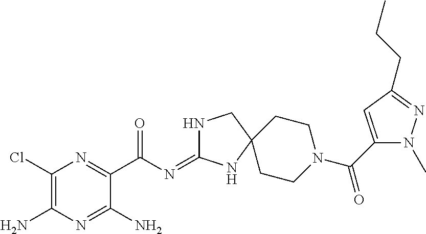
C1(Cl)=C(N)N=C(N)C(C(N=C2NCC3(N2)CCN(C(=O)C2=CC(CCC)=NN2C)CC3)=O)=N1
